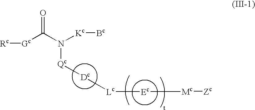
[Rc][Gc]C(N([Kc][Bc])[Qc][Dc][Lc][Ec][Mc][Zc])=O
